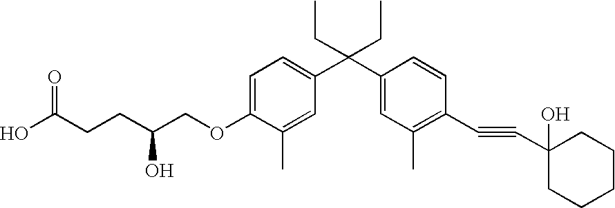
C1=C(OCC(CCC(O)=O)O)C(C)=CC(C(C2=CC(C)=C(C#CC3(O)CCCCC3)C=C2)(CC)CC)=C1
